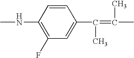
CNC1=C(F)C=C(C(C)=C(C)C)C=C1
